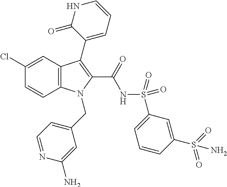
C1(Cl)=CC2=C(C=C1)N(CC1=CC=NC(N)=C1)C(C(=O)NS(=O)(=O)C1=CC=CC(S(=O)(=O)N)=C1)=C2C1=CC=CNC1=O
